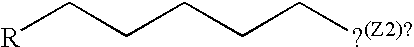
[R]CCCCC[?(Z2)?]
